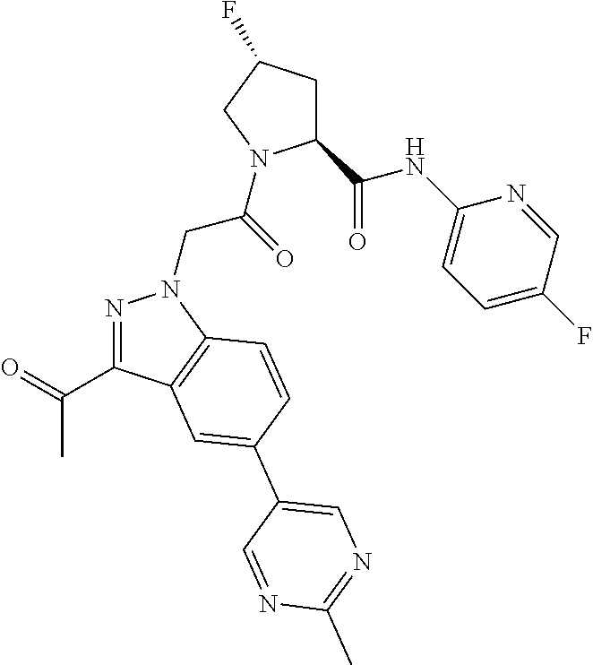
C1(C(NC2=CC=C(F)C=N2)=O)CC(F)CN1C(CN1N=C(C(=O)C)C2=C1C=CC(C1=CN=C(C)N=C1)=C2)=O
